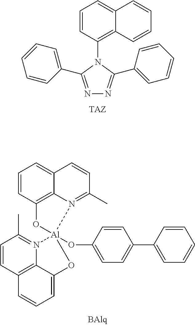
C1=CC(N2C(C3=CC=CC=C3)=NN=C2C2=CC=CC=C2)=C2C(=C1)C=CC=C2.C1=CC2=C3C(=C1)C=CC(C)=N3[Al]1(OC3=CC=C(C4=CC=CC=C4)C=C3)(O2)OC2=CC=CC3=C2N1=C(C)C=C3
